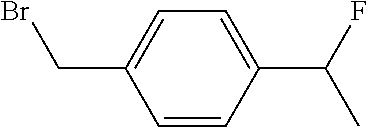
C1=CC(C(F)C)=CC=C1CBr
